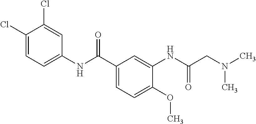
C1(Cl)=CC=C(NC(C2=CC=C(OC)C(NC(=O)CN(C)C)=C2)=O)C=C1Cl
